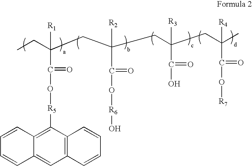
C1=CC2=C([R5]OC(C(CC)([R1])CC([R2])(CC([R3])(CC([R4])(C)C(=O)O[R7])C(=O)O)C(=O)O[R6]O)=O)C3=C(C=C2C=C1)C=CC=C3
